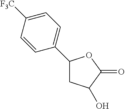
C1(C2=CC=C([F3C])C=C2)CC(O)C(=O)O1
